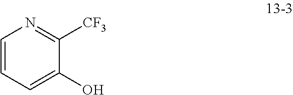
C1=CC=C(O)C([CF3])=N1
